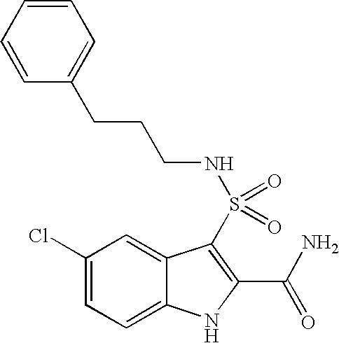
C1(Cl)=CC=C2C(=C1)C(S(NCCCC1=CC=CC=C1)(=O)=O)=C(C(=O)N)N2
